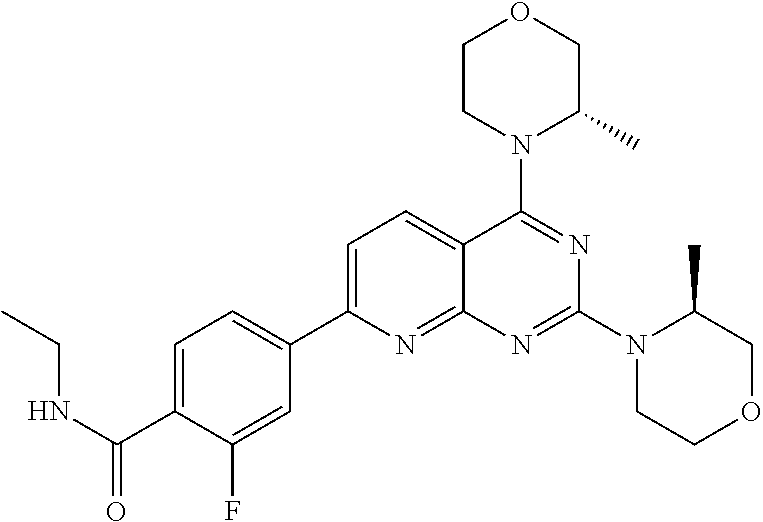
C1=C(C(NCC)=O)C(F)=CC(C2=CC=C3C(=N2)N=C(N2CCOCC2C)N=C3N2C(C)COCC2)=C1
